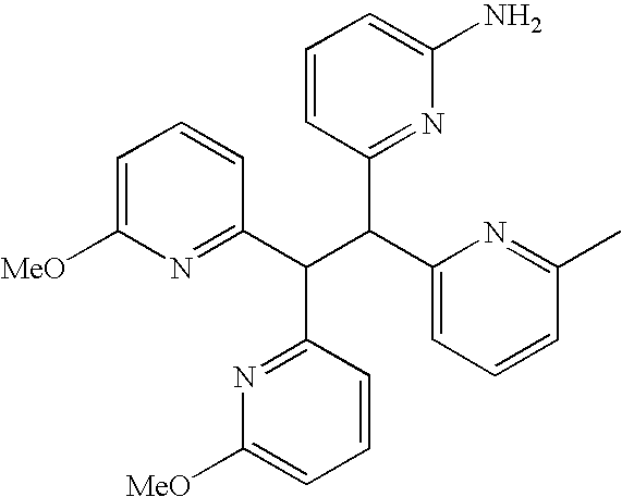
C1=C([MeO])N=C(C(C(C2=CC=CC(C)=N2)C2=NC(N)=CC=C2)C2=NC([MeO])=CC=C2)C=C1
